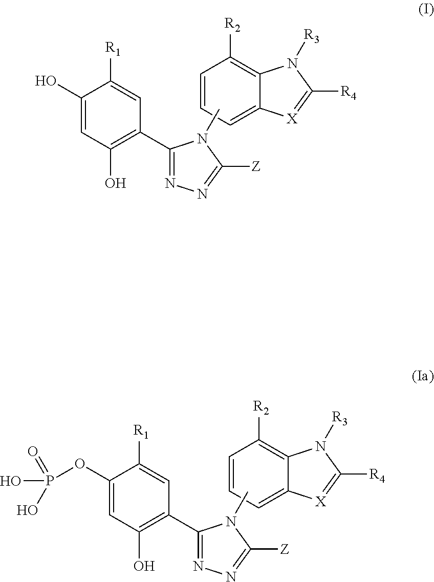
C1=CC=C2C(=C1[R2])N([R3])C([R4])=[X]2.C1(O)=CC(O)=C(C2=NN=C([Z])N2C)C=C1[R1].C1=CC=C2C(=C1[R2])N([R3])C([R4])=[X]2.C1(OP(O)(=O)O)=CC(O)=C(C2=NN=C([Z])N2C)C=C1[R1]
